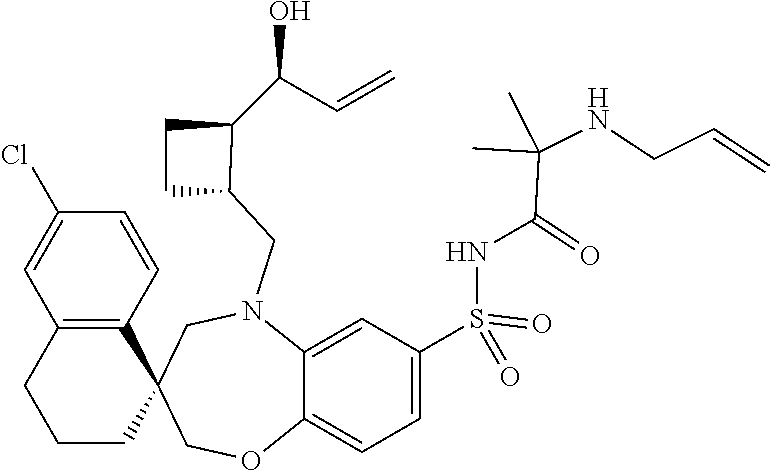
C1=C(S(NC(C(C)(NCC=C)C)=O)(=O)=O)C=C2C(=C1)OCC1(CN2CC2C(C(C=C)O)CC2)C2=C(CCC1)C=C(Cl)C=C2
